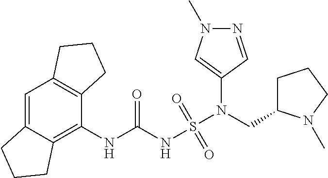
C1(N(S(NC(NC2=C3C(=CC4=C2CCC4)CCC3)=O)(=O)=O)CC2CCCN2C)=CN(C)N=C1
